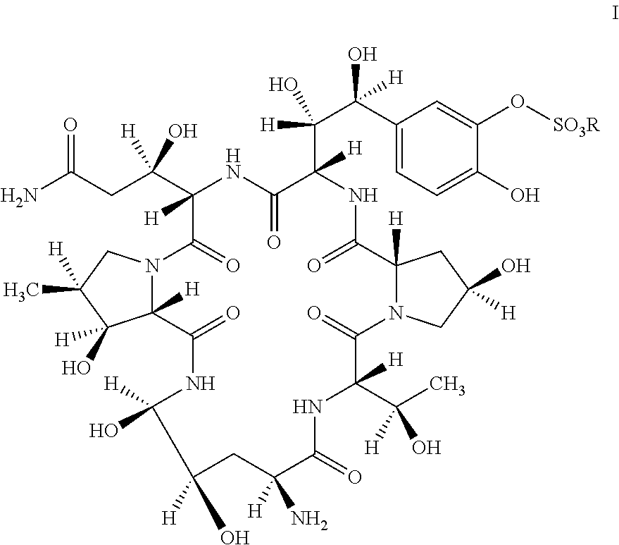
NC(CC(C1([H])C(=O)N2C([H])(C(O)([H])C(C)([H])C2)C(=O)NC(O)([H])C(O)([H])CC(N)([H])C(=O)NC(C(C)(O)[H])([H])C(=O)N2C([H])(C(=O)NC([H])(C(C(C3=CC=C(O)C(O[SO3R])=C3)([H])O)(O)[H])C(=O)N1)CC([H])(O)C2)(O)[H])=O
